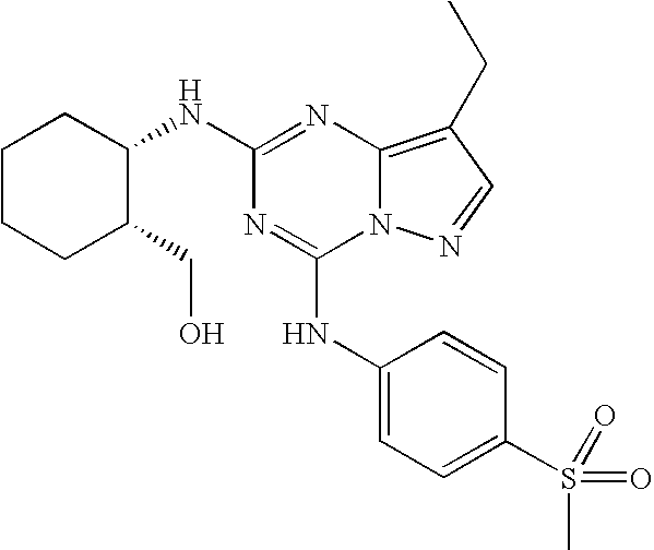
C1CCC(CO)C(NC2=NC3=C(CC)C=NN3C(NC3=CC=C(S(=O)(C)=O)C=C3)=N2)C1
